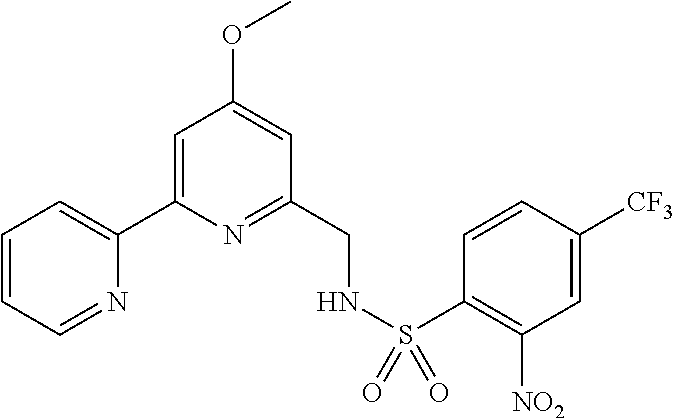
C1=CC=NC(C2=CC(OC)=CC(CNS(C3=C([NO2])C=C([CF3])C=C3)(=O)=O)=N2)=C1
